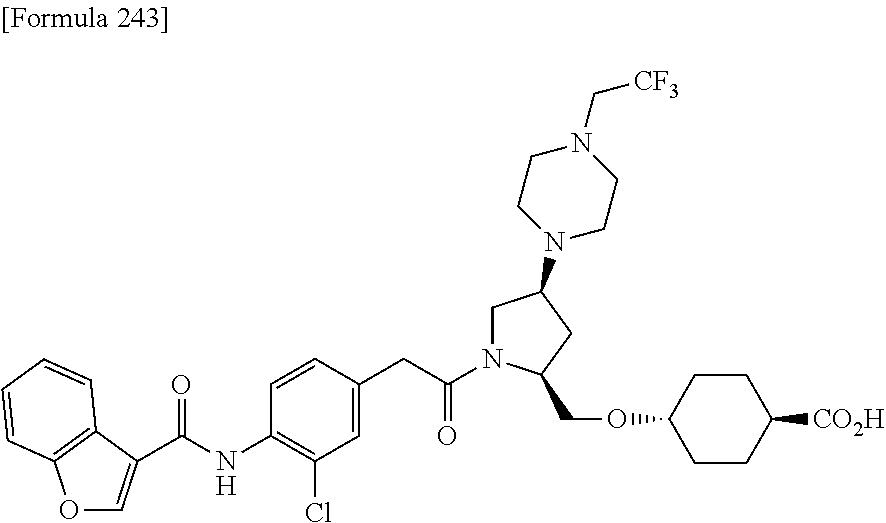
C(NC1=C(Cl)C=C(CC(N2CC(N3CCN(C[CF3])CC3)CC2COC2CCC([CO2H])CC2)=O)C=C1)(=O)C1=COC2=C1C=CC=C2
